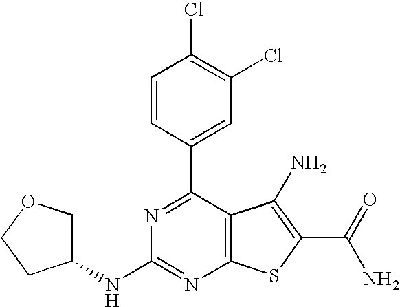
C1(C2=CC(Cl)=C(Cl)C=C2)=NC(NC2COCC2)=NC2=C1C(N)=C(C(N)=O)S2
